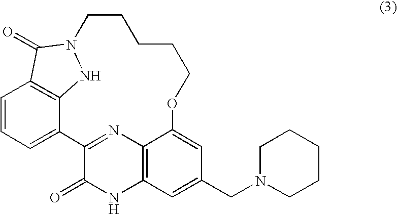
C1=CC=C2C3=C1C(=O)N(N3)CCCCCOC1=CC(CN3CCCCC3)=CC3=C1N=C2C(=O)N3
